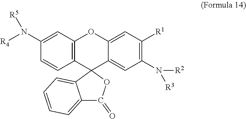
C1(N([R4])[R5])=CC2=C(C=C1)C1(C3=CC(N([R2])[R3])=C([R1])C=C3O2)C2=CC=CC=C2C(=O)O1
